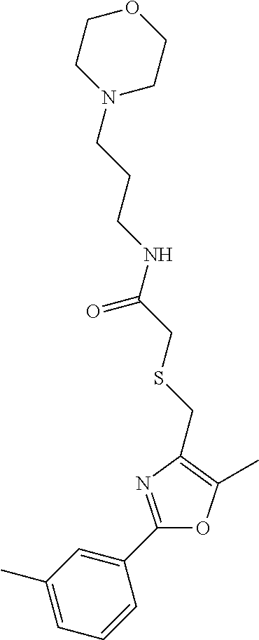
C1(C)=CC=CC(C2=NC(CSCC(NCCCN3CCOCC3)=O)=C(C)O2)=C1
